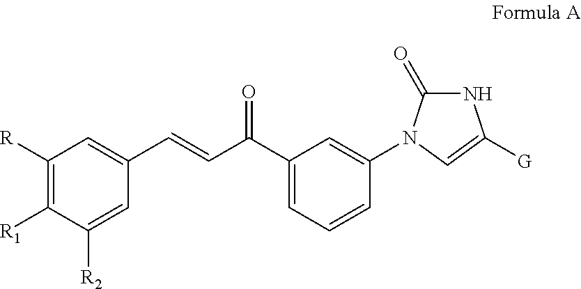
C1([R])=C([R1])C([R2])=CC(C=CC(C2=CC=CC(N3C(=O)NC([G])=C3)=C2)=O)=C1
